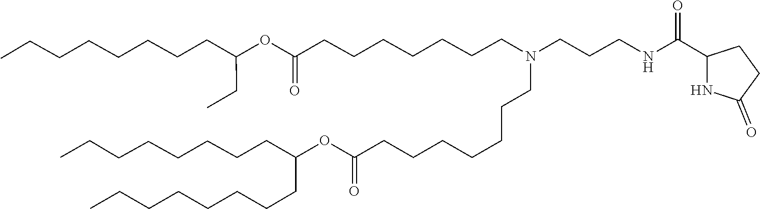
C(CCCCC(CCCCCCCC)OC(=O)CCCCCCCN(CCCNC(C1NC(=O)CC1)=O)CCCCCCCC(OC(CC)CCCCCCCC)=O)CCC
